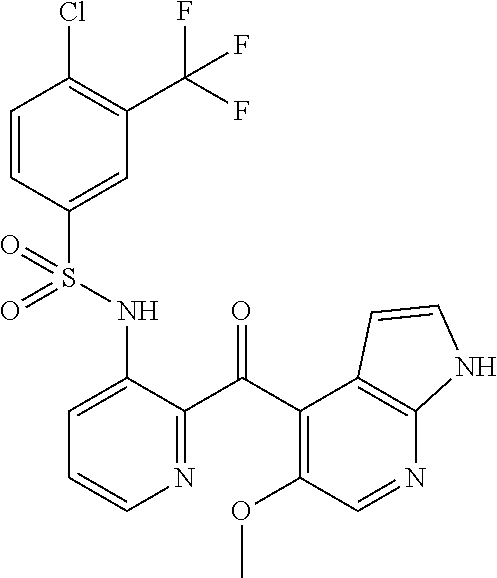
C1=CC(S(NC2=CC=CN=C2C(C2=C(OC)C=NC3=C2C=CN3)=O)(=O)=O)=CC(C(F)(F)F)=C1Cl
